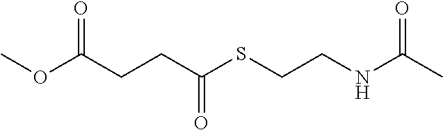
O(C(CCC(SCCNC(C)=O)=O)=O)C
